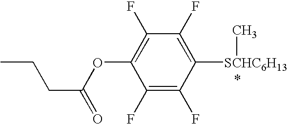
C1(F)=C(F)C([SCHC6H13]C)=C(F)C(F)=C1OC(CCC)=O
